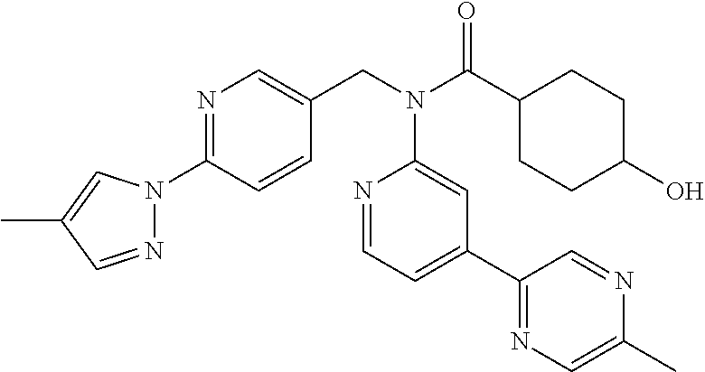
C1(N2N=CC(C)=C2)=NC=C(CN(C(C2CCC(O)CC2)=O)C2=CC(C3=NC=C(C)N=C3)=CC=N2)C=C1
